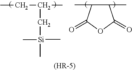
C1(C)C(C)C(=O)OC1=O.CCC(C)C[Si](C)(C)C.[(HR-5)]
